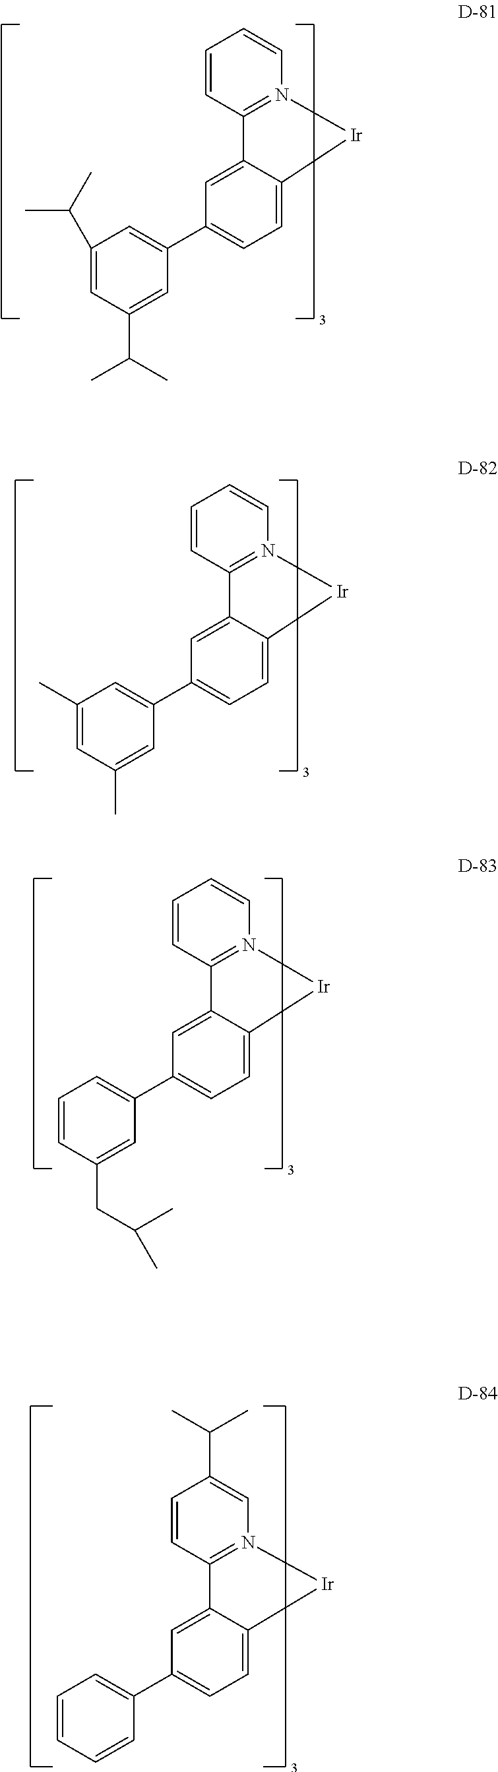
C1(C(C)C)=CC(C(C)C)=CC(C2=CC=C3C(=C2)C2=N(C=CC=C2)[Ir]3)=C1.C1(C)=CC(C)=CC(C2=CC=C3C(=C2)C2=N(C=CC=C2)[Ir]3)=C1.C1=CC(CC(C)C)=CC(C2=CC=C3C(=C2)C2=N(C=CC=C2)[Ir]3)=C1.C1=CC=CC(C2=CC=C3C(=C2)C2=N(C=C(C(C)C)C=C2)[Ir]3)=C1
